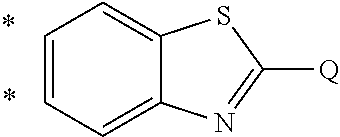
C1=CC=C2C(=C1)SC([Q])=N2
